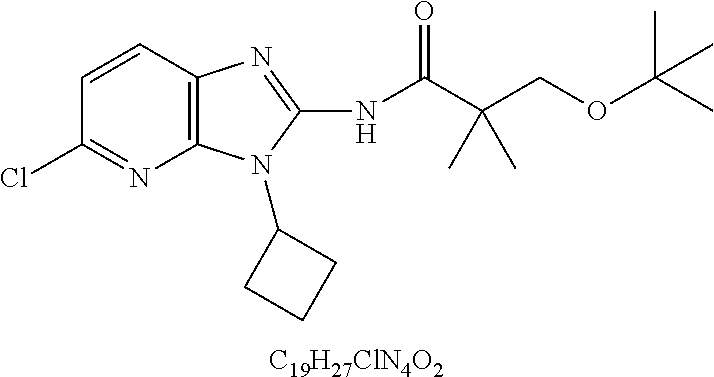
[C19H27ClN4O2].C1=CC2=C(N=C1Cl)N(C1CCC1)C(NC(C(COC(C)(C)C)(C)C)=O)=N2
